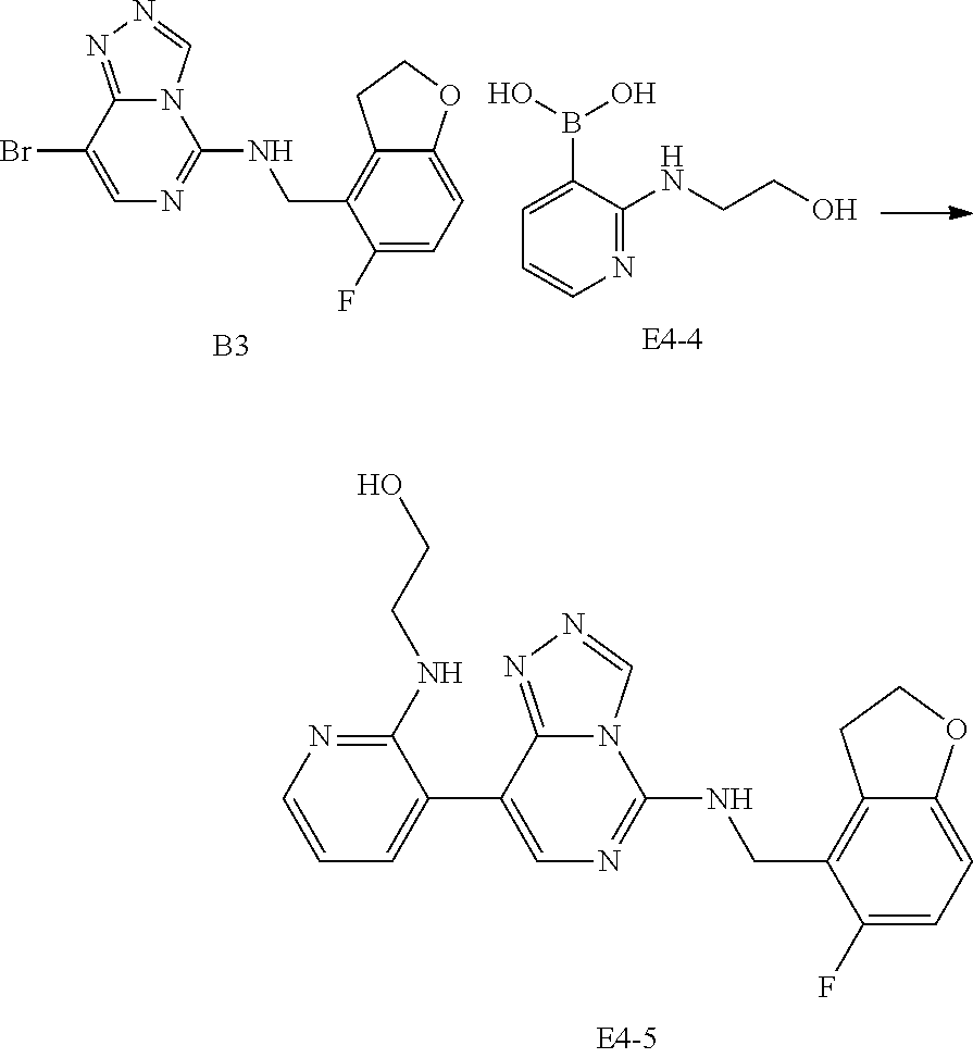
C1(C2=CC=CN=C2NCCO)=CN=C(NCC2=C3C(=CC=C2F)OCC3)N2C1=NN=C2.C1=C(B(O)O)C(NCCO)=NC=C1.C1(Br)=CN=C(NCC2=C3C(=CC=C2F)OCC3)N2C1=NN=C2.[B3]
